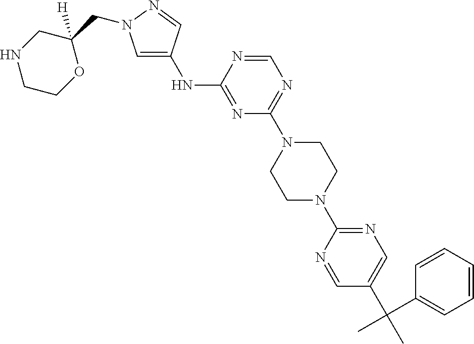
N(C1=NC(N2CCN(C3=NC=C(C(C4=CC=CC=C4)(C)C)C=N3)CC2)=NC=N1)C1=CN(CC2([H])CNCCO2)N=C1
